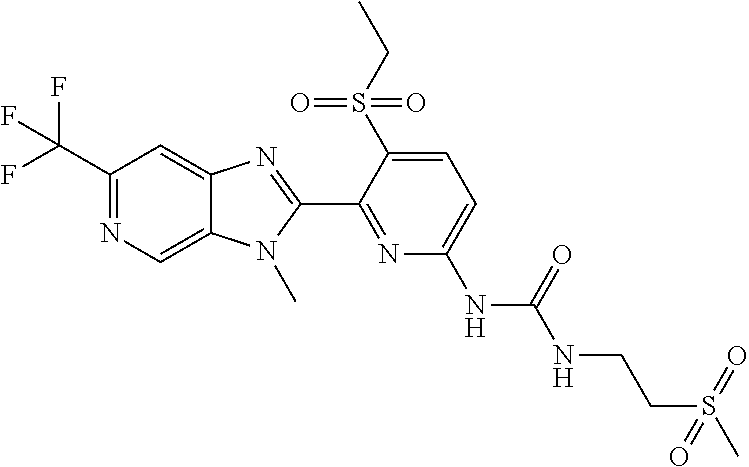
C1(C(F)(F)F)=NC=C2C(=C1)N=C(C1=NC(NC(NCCS(C)(=O)=O)=O)=CC=C1S(CC)(=O)=O)N2C
